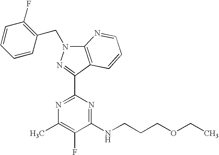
N1=C(C2=NN(CC3=C(F)C=CC=C3)C3=C2C=CC=N3)N=C(NCCCOCC)C(F)=C1C
